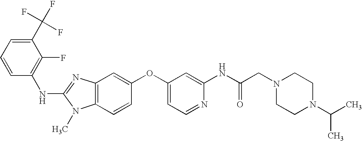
C1(C(F)(F)F)=CC=CC(NC2=NC3=C(N2C)C=CC(OC2=CC=NC(NC(CN4CCN(C(C)C)CC4)=O)=C2)=C3)=C1F
